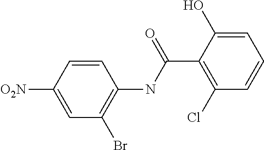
C1=C([O2N])C=CC(NC(C2=C(Cl)C=CC=C2O)=O)=C1Br
